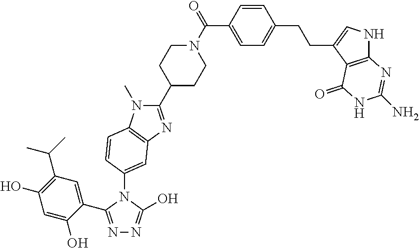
C12=C(N(C)C(C3CCN(C(=O)C4=CC=C(CCC5=CNC6=C5C(=O)NC(N)=N6)C=C4)CC3)=N1)C=CC(N1C(O)=NN=C1C1=CC(C(C)C)=C(O)C=C1O)=C2
